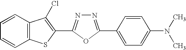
N1=C(C2=CC=C(N(C)C)C=C2)OC(C2=C(Cl)C3=C(C=CC=C3)S2)=N1
